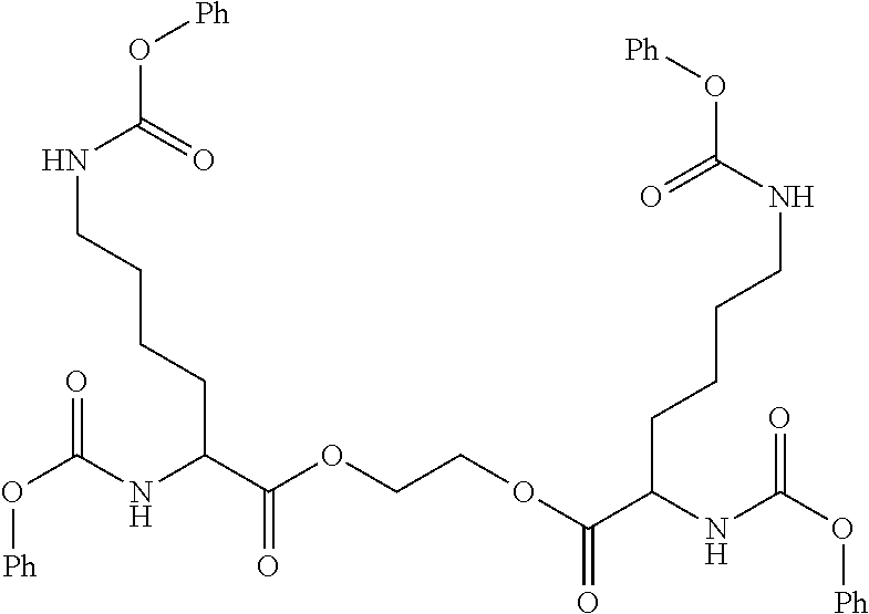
O=C(NC(C(OCCOC(C(NC(=O)O[Ph])CCCCNC(O[Ph])=O)=O)=O)CCCCNC(O[Ph])=O)O[Ph]
